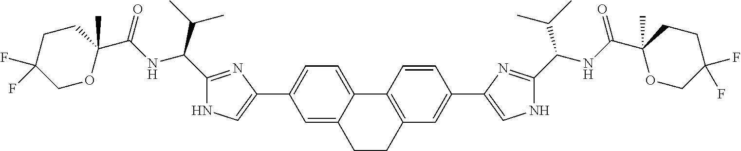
C1OC(C(NC(C2=NC(C3=CC=C4C(=C3)CCC3=C4C=CC(C4=CNC(C(NC(C5(C)OCC(F)(F)CC5)=O)C(C)C)=N4)=C3)=CN2)C(C)C)=O)(C)CCC1(F)F
